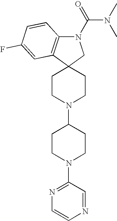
C1CN(C2CCN(C3=NC=CN=C3)CC2)CCC12CN(C(=O)N(C)C)C1=C2C=C(F)C=C1
